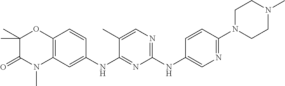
C1(NC2=CN=C(N3CCN(C)CC3)C=C2)=NC=C(C)C(NC2=CC3=C(C=C2)OC(C)(C)C(=O)N3C)=N1
